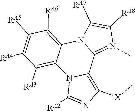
C1([RA6])=C2N3C(=N(C)C([RA8])=C3[RA7])C3=C([X]C)N=C([RA2])N3C2=C([RA3])C([RA4])=C1[RA5]
